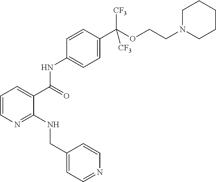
C1=CN=C(NCC2=CC=NC=C2)C(C(=O)NC2=CC=C(C(OCCN3CCCCC3)([CF3])[CF3])C=C2)=C1
